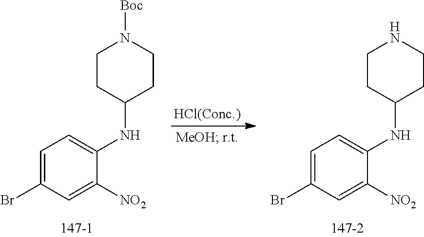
C1CC(NC2=CC=C(Br)C=C2[NO2])CCN1[Boc].C1CC(NC2=CC=C(Br)C=C2[NO2])CCN1
